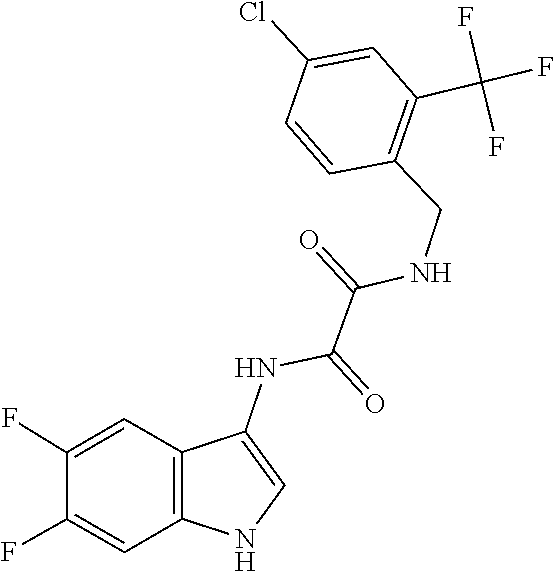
C1=CC(CNC(C(NC2=CNC3=C2C=C(F)C(F)=C3)=O)=O)=C(C(F)(F)F)C=C1Cl
